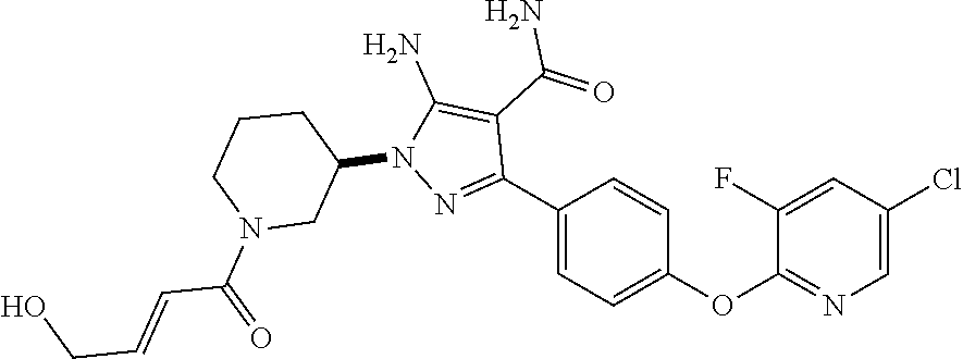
N1=C(C2=CC=C(OC3=NC=C(Cl)C=C3F)C=C2)C(C(N)=O)=C(N)N1C1CN(C(C=CCO)=O)CCC1
